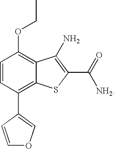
C1=CC(C2=COC=C2)=C2C(=C1OCC)C(N)=C(C(=O)[NH2])S2
